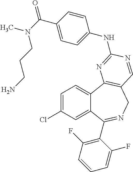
C1=C(Cl)C=C2C(=C1)C1=C(CN=C2C2=C(F)C=CC=C2F)C=NC(NC2=CC=C(C(=O)N(C)CCCN)C=C2)=N1
